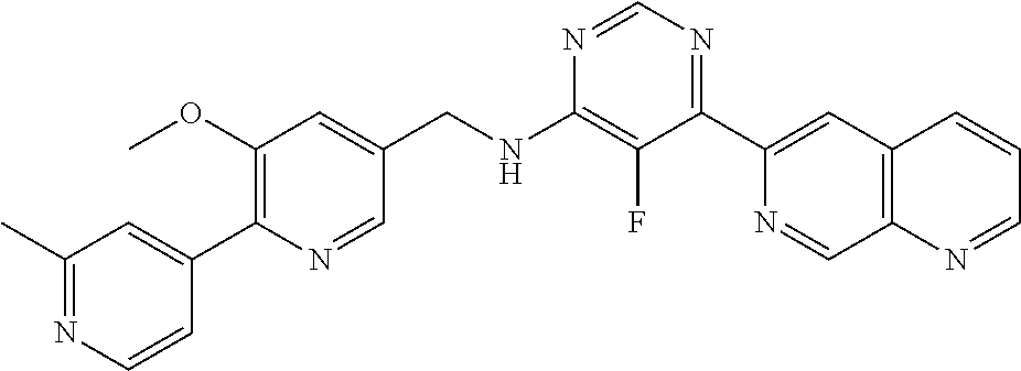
N1=CN=C(C2=CC3=C(C=N2)N=CC=C3)C(F)=C1NCC1=CC(OC)=C(C2=CC(C)=NC=C2)N=C1
